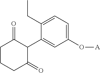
C1(C2C(=O)CCCC2=O)=CC(O[A])=CC=C1CC
